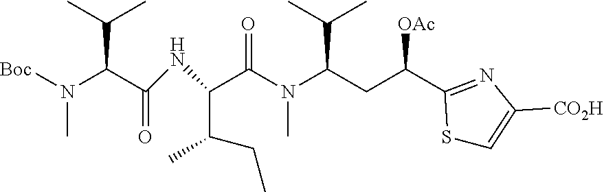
[Boc]N(C(C(NC(C(N(C(CC([OAc])C1=NC([CO2H])=CS1)C(C)C)C)=O)C(CC)C)=O)C(C)C)C
